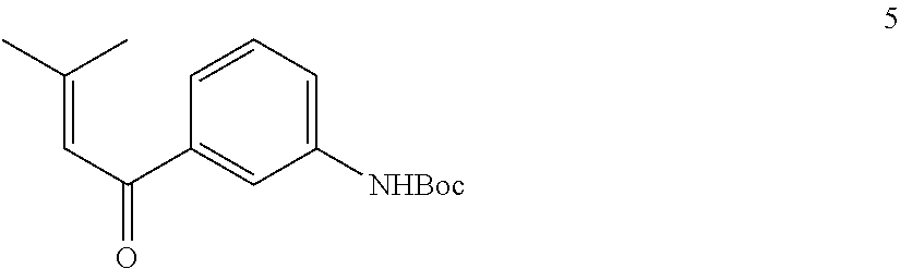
C(=CC(C1=CC([NHBoc])=CC=C1)=O)(C)C
